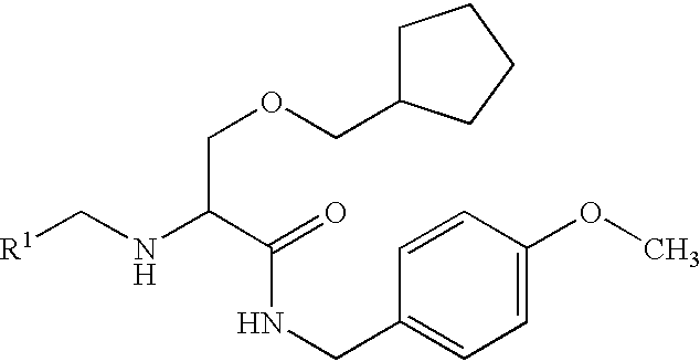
[R1]CNC(C(=O)NCC1=CC=C(OC)C=C1)COCC1CCCC1
